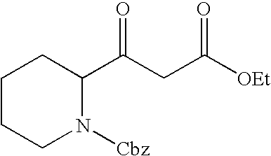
C1CCN([Cbz])C(C(CC([OEt])=O)=O)C1
